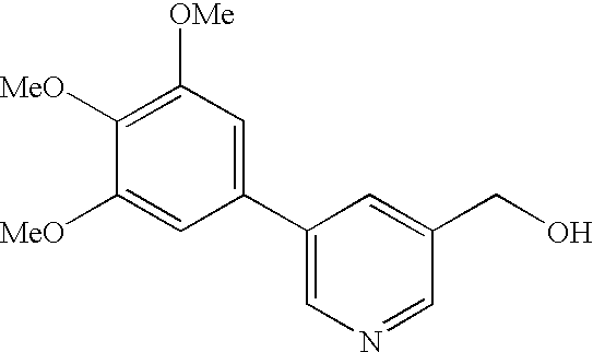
C1(C2=CN=CC(CO)=C2)=CC([OMe])=C([MeO])C([MeO])=C1
